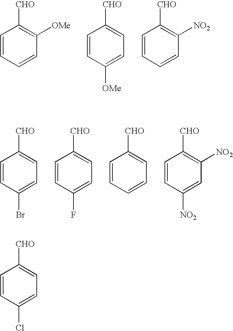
C1=CC=CC([OMe])=C1[CHO].C1=CC([OMe])=CC=C1[CHO].C1=CC=CC([NO2])=C1[CHO].C1=CC(Br)=CC=C1[CHO].C1=CC(F)=CC=C1[CHO].C1=CC=CC=C1[CHO].C1=CC([NO2])=CC([NO2])=C1[CHO].C1=CC(Cl)=CC=C1[CHO]
